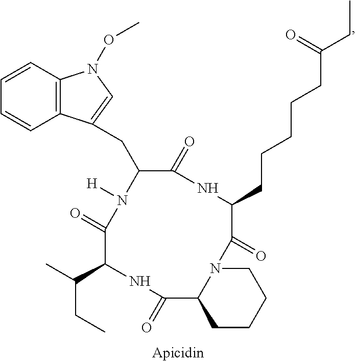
C1(CC2=CN(OC)C3=C2C=CC=C3)C(=O)NC(CCCCCC(CC)=O)C(=O)N2C(C(=O)NC(C(C)CC)C(=O)N1[H])CCCC2
